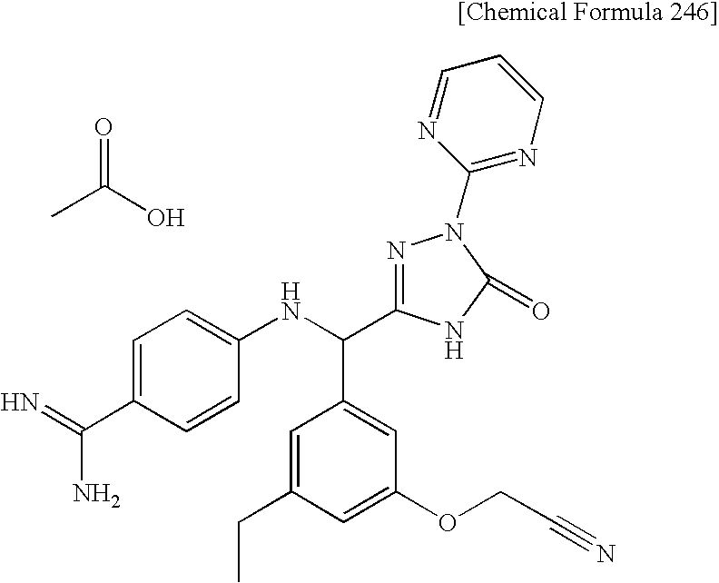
CC(O)=O.C1=C(C(=N)N)C=CC(NC(C2=CC(OCC#N)=CC(CC)=C2)C2=NN(C3=NC=CC=N3)C(=O)N2)=C1
